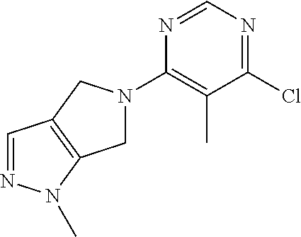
N1(C2=C(C)C(Cl)=NC=N2)CC2=C(C1)C=NN2C
